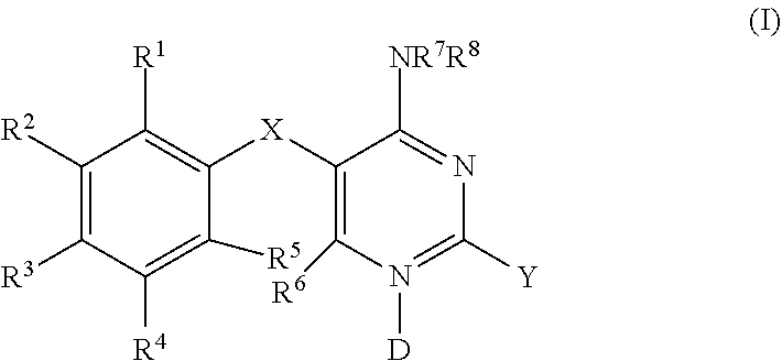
C1([R3])=C([R2])C([R1])=C([X]C2=C([R6])N([D])=C([Y])N=C2[NR7R8])C([R5])=C1[R4]
